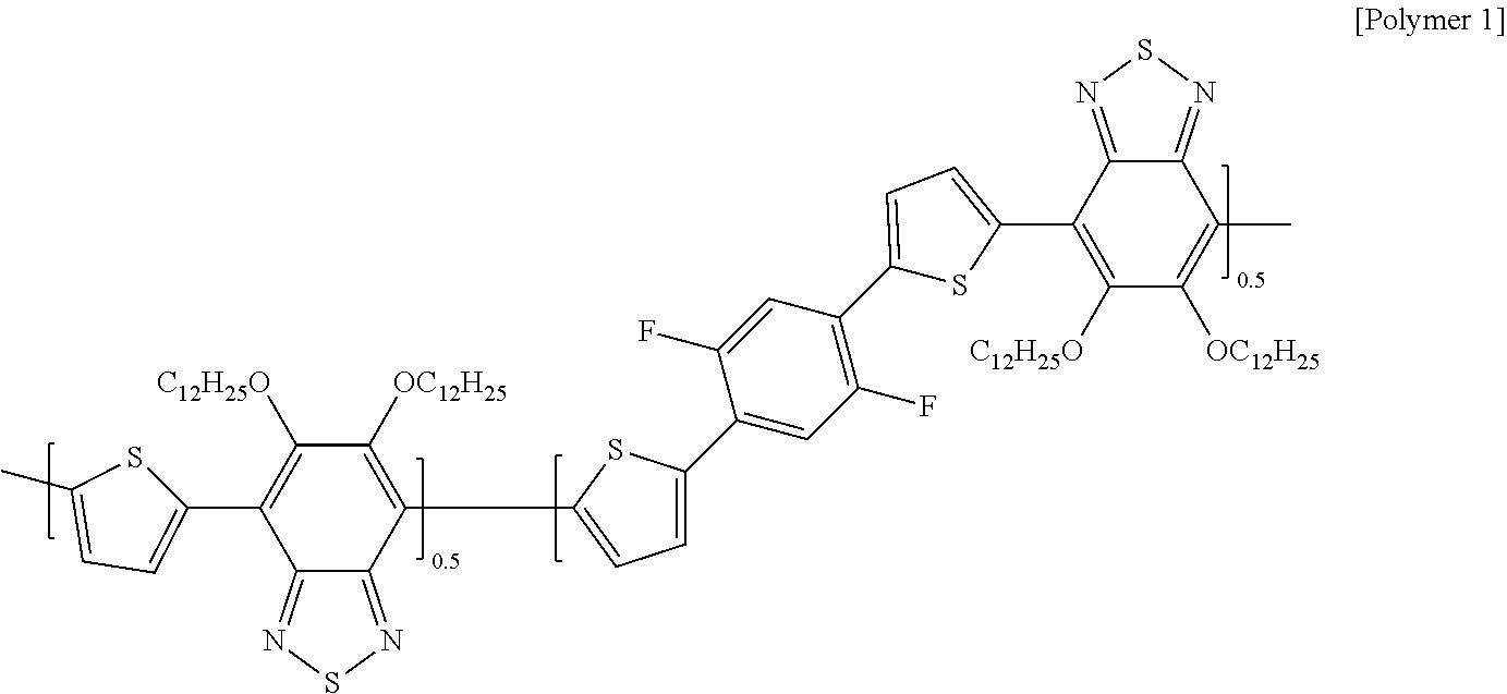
C1([C12H25O])=C(C2=CC=C(C)S2)C2=NSN=C2C(C2=CC=C(C3=CC(F)=C(C4=CC=C(C5=C([C12H25O])C([OC12H25])=C(C)C6=NSN=C56)S4)C=C3F)S2)=C1[OC12H25]
